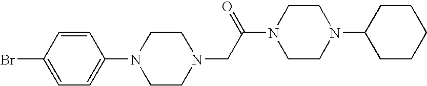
N1(C2=CC=C(Br)C=C2)CCN(CC(N2CCN(C3CCCCC3)CC2)=O)CC1
